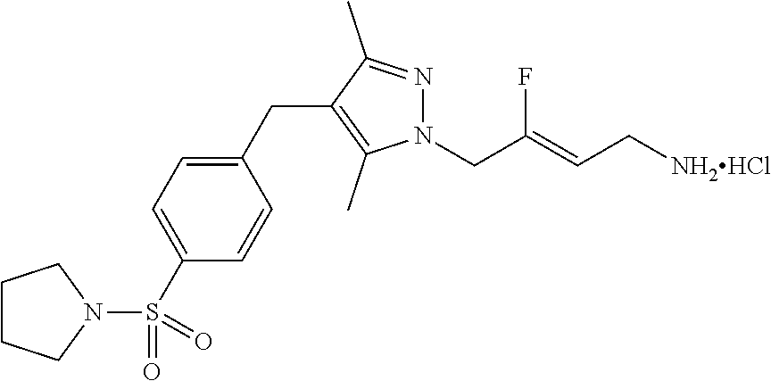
N1(CC(=CC[NH2HCl])F)N=C(C)C(CC2=CC=C(S(N3CCCC3)(=O)=O)C=C2)=C1C
